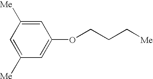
C1=C([Me])C=C(OCCC[Me])C=C1[Me]
